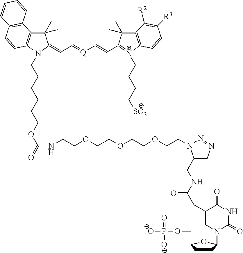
C1(C)(C)C2=C(N(CCCCCCOC(NCCOCCOCCOCCN3C(CNC(=O)CC4=CN(C5CCC(COP(=O)([O-])[O-])O5)C(=O)NC4=O)=CN=N3)=O)C1=CC=[Q]C=CC1=[N+](CCCC[SO3])C3=C(C1(C)C)C([R2])=C([R3])C=C3)C=CC1=C2C=CC=C1
